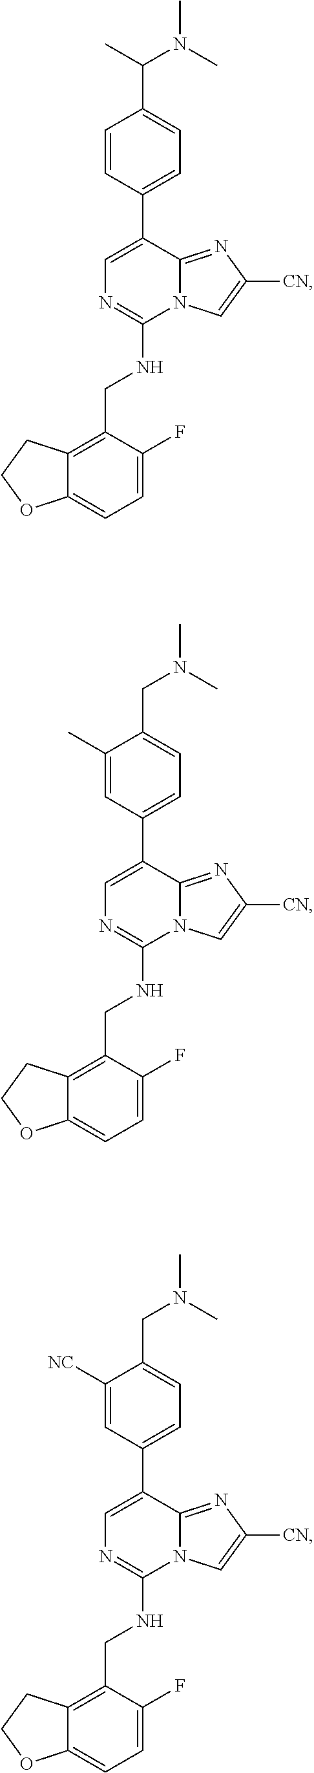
C1=C(F)C(CNC2=NC=C(C3=CC=C(C(N(C)C)C)C=C3)C3=NC([CN])=CN23)=C2C(=C1)OCC2.C1=C(F)C(CNC2=NC=C(C3=CC=C(CN(C)C)C(C)=C3)C3=NC([CN])=CN23)=C2C(=C1)OCC2.C1=C(F)C(CNC2=NC=C(C3=CC=C(CN(C)C)C([NC])=C3)C3=NC([CN])=CN23)=C2C(=C1)OCC2
